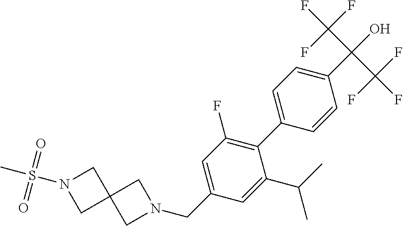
CS(N1CC2(C1)CN(CC1=CC(F)=C(C3=CC=C(C(O)(C(F)(F)F)C(F)(F)F)C=C3)C(C(C)C)=C1)C2)(=O)=O
